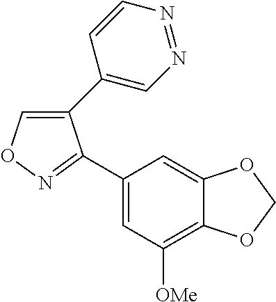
C1(C2=CN=NC=C2)=CON=C1C1=CC([OMe])=C2C(=C1)OCO2
